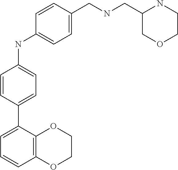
C1=C(C2=CC=C(NC3=CC=C(CNCC4COCCN4)C=C3)C=C2)C2=C(C=C1)OCCO2
